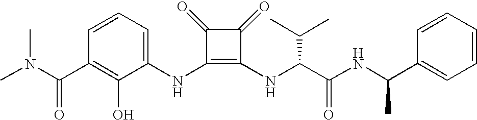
CN(C(C1=C(O)C(NC2=C(NC(C(NC(C3=CC=CC=C3)C)=O)C(C)C)C(=O)C2=O)=CC=C1)=O)C
